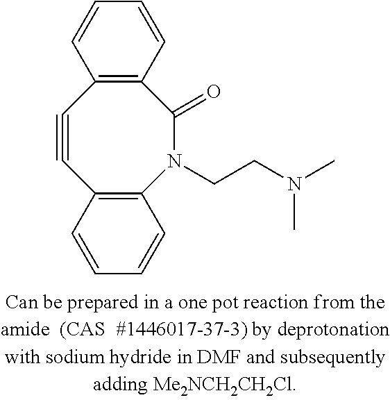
C1=CC2=C(C=C1)C(=O)N(CCN(C)C)C1=C(C#C2)C=CC=C1
